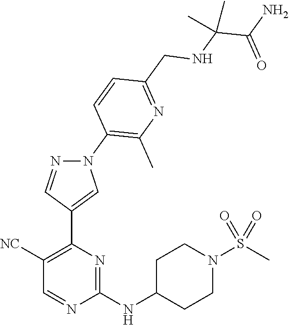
C1([NC])=C(C2=CN(C3=C(C)N=C(CNC(C(N)=O)(C)C)C=C3)N=C2)N=C(NC2CCN(S(C)(=O)=O)CC2)N=C1
